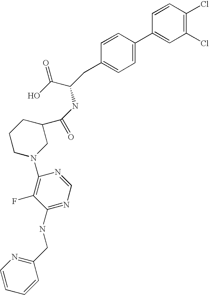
C1=CC(Cl)=C(Cl)C=C1C1=CC=C(CC(C(=O)O)NC(C2CCCN(C3=C(F)C(NCC4=NC=CC=C4)=NC=N3)C2)=O)C=C1
